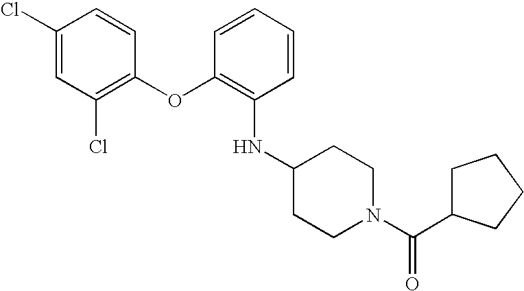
N(C1=C(OC2=C(Cl)C=C(Cl)C=C2)C=CC=C1)C1CCN(C(=O)C2CCCC2)CC1
